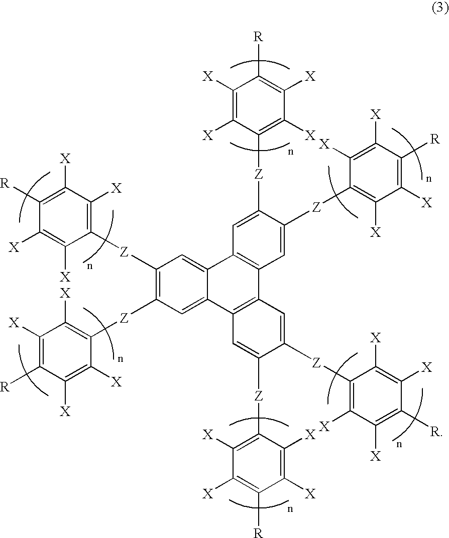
C12=CC([Z]C3=C([X])C([X])=C([R])C([X])=C3[X])=C([Z]C3=C([X])C([X])=C([R])C([X])=C3[X])C=C1C1=C(C3=C2C=C([Z]C2=C([X])C([X])=C([R])C([X])=C2[X])C([Z]C2=C([X])C([X])=C([R])C([X])=C2[X])=C3)C=C([Z]C2=C([X])C([X])=C([R])C([X])=C2[X])C([Z]C2=C([X])C([X])=C([R])C([X])=C2[X])=C1
